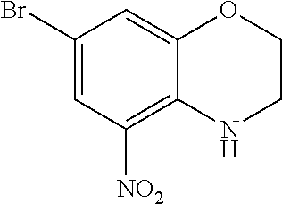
C1(Br)=CC([NO2])=C2C(=C1)OCCN2
